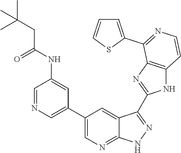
C1=NC=C(C2=CN=C3C(=C2)C(C2=NC4=C(N2)C=CN=C4C2=CC=CS2)=NN3)C=C1NC(CC(C)(C)C)=O
